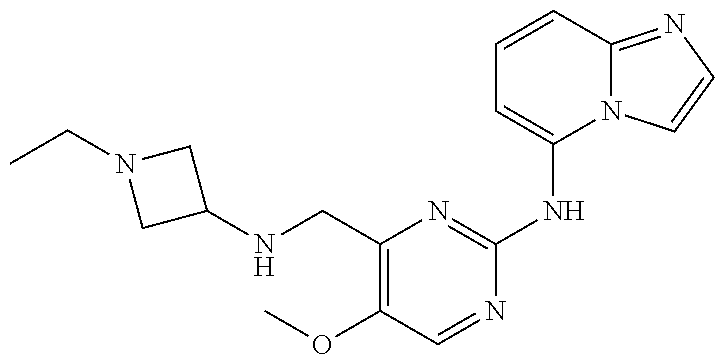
CCN1CC(NCC2=C(OC)C=NC(NC3=CC=CC4=NC=CN34)=N2)C1
